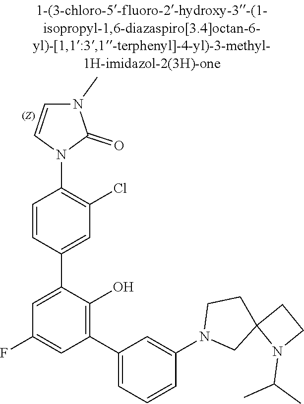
C12(CN(C3=CC(C4=C(O)C(C5=CC(Cl)=C(N6C=CN(C)C6=O)C=C5)=CC(F)=C4)=CC=C3)CC1)CCN2C(C)C
